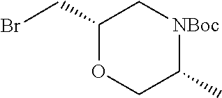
O1CC(C)[NBoc]CC1CBr
